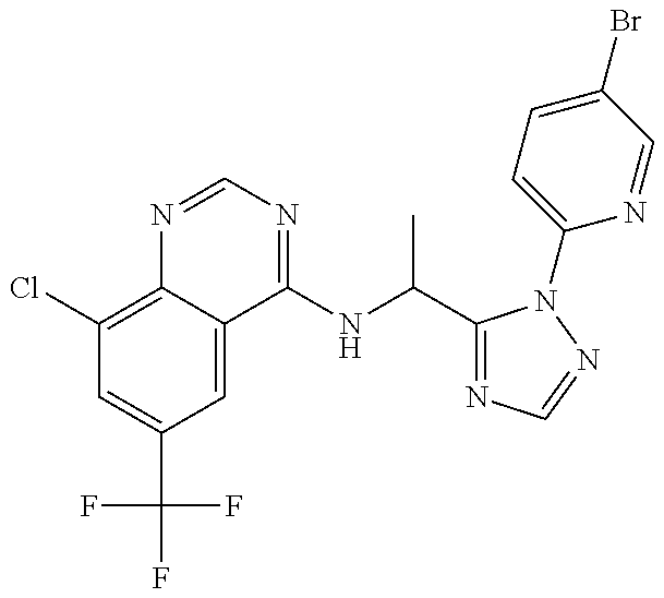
C1(Cl)=C2C(=CC(C(F)(F)F)=C1)C(NC(C)C1=NC=NN1C1=CC=C(Br)C=N1)=NC=N2
